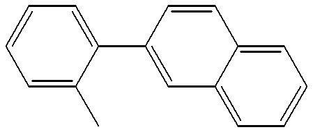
C1(C2=CC3=CC=CC=C3C=C2)=CC=CC=C1C
